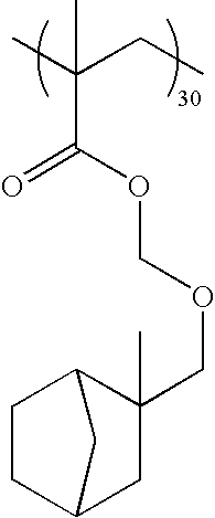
CC(CC)(C(OCOCC1(C)C2CCC(C1)C2)=O)C
